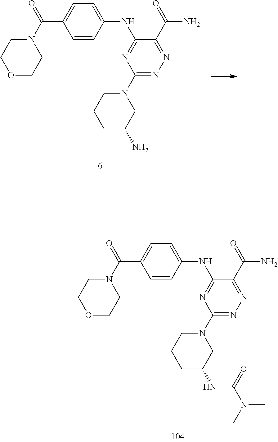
C1(N2CCCC(N)C2)=NN=C(C(=O)N)C(NC2=CC=C(C(N3CCOCC3)=O)C=C2)=N1.C1(N2CCCC(NC(N(C)C)=O)C2)=NN=C(C(=O)N)C(NC2=CC=C(C(N3CCOCC3)=O)C=C2)=N1
